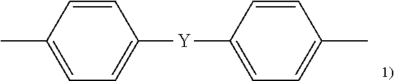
C1=CC([Y]C2=CC=C(C)C=C2)=CC=C1C
